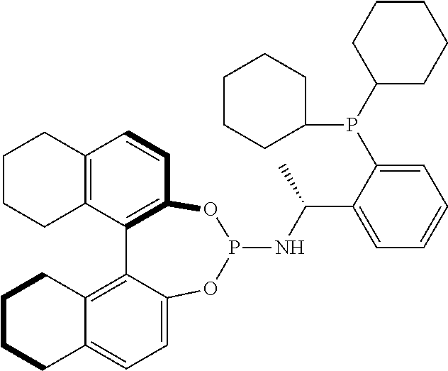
C1CC2=C(CC1)C=CC1=C2C2=C3C(=CC=C2OP(NC(C)C2=CC=CC=C2P(C2CCCCC2)C2CCCCC2)O1)CCCC3
